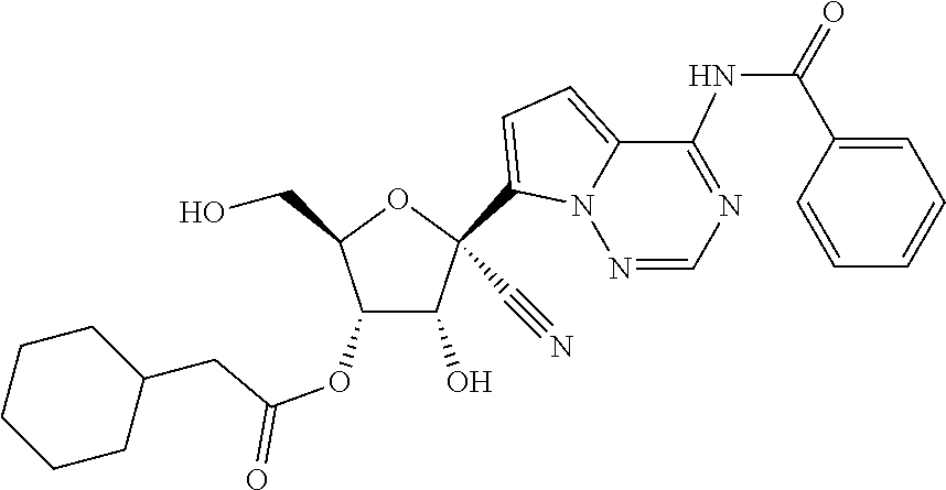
OCC1OC(C#N)(C2=CC=C3C(NC(=O)C4=CC=CC=C4)=NC=NN32)C(O)C1OC(=O)CC1CCCCC1
